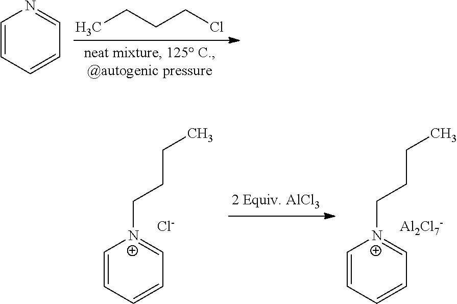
CCCCCl.C1=CC=CC=N1.C1=CC=CC=[N+]1CCCC.[Cl-].C1=CC=CC=[N+]1CCCC.[Al2Cl7-]
